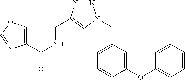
C1=C(OC2=CC=CC=C2)C=CC=C1CN1N=NC(CNC(=O)C2=COC=N2)=C1
